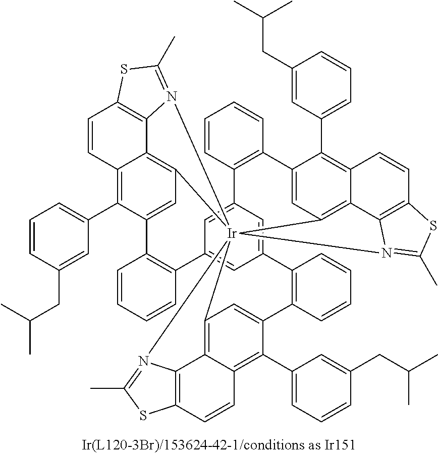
C1=CC2=C(C=C1)C1=CC3=C4C(=C1C1=CC=CC(CC(C)C)=C1)C=CC1=C4N(=C(C)S1)[Ir]3145C3=C6C(=C(C7=CC=CC(CC(C)C)=C7)C(=C3)C3=C(C7=CC2=CC(=C7)C2=C(C=CC=C2)C2=CC1=C1C(=C2C2=CC=CC(CC(C)C)=C2)C=CC2=C1N4=C(C)S2)C=CC=C3)C=CC1=C6N5=C(C)S1
